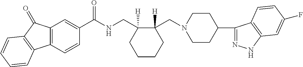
C12=C(C=CC(C(NCC3([H])C(CN4CCC(C5=NNC6=C5C=CC(F)=C6)CC4)([H])CCCC3)=O)=C1)C1=C(C2=O)C=CC=C1
